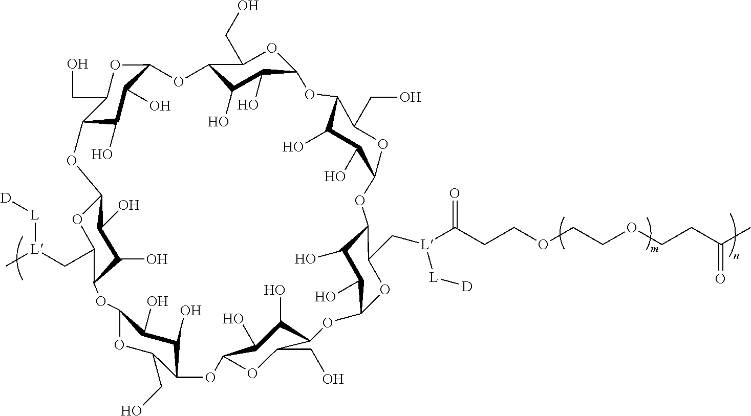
O1C2C(O)C(O)C(OC3C(O)C(O)C(OC3CO)OC3C(O)C(O)C(OC3C[L](C(CCOCCOCCC(=O)C)=O)[L][D])OC3C(O)C(O)C(OC4C(O)C(O)C(OC4CO)OC4C(C[L](C)[L][D])OC(C(O)C4O)OC4C(O)C(O)C1OC4CO)OC3CO)OC2CO
